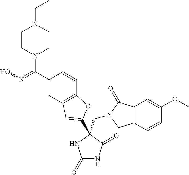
C(N1CC2=C(C1=O)C=C(OC)C=C2)C1(C2=CC3=C(C=CC(C(=NO)N4CCN(CC)CC4)=C3)O2)C(=O)NC(=O)N1
